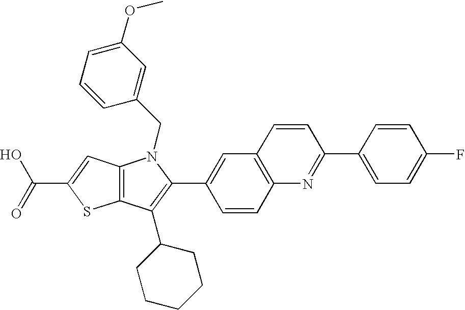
C(C1=CC2=C(S1)C(C1CCCCC1)=C(C1=CC3=C(C=C1)N=C(C1=CC=C(F)C=C1)C=C3)N2CC1=CC(OC)=CC=C1)(=O)O
